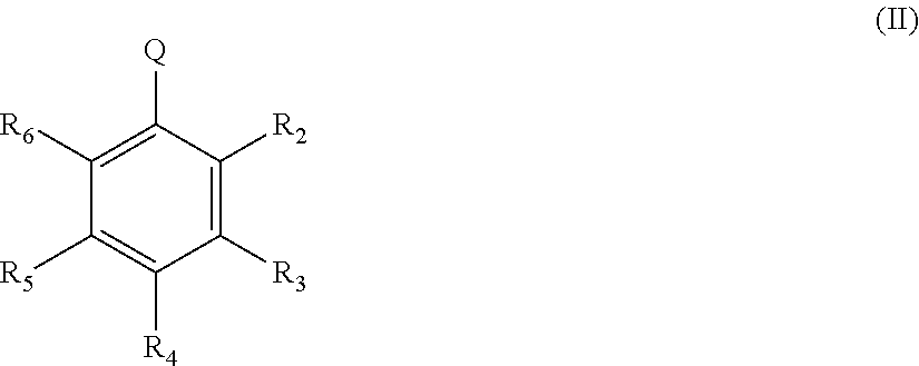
[R2]C1=C([R3])C([R4])=C([R5])C([R6])=C1[Q]
